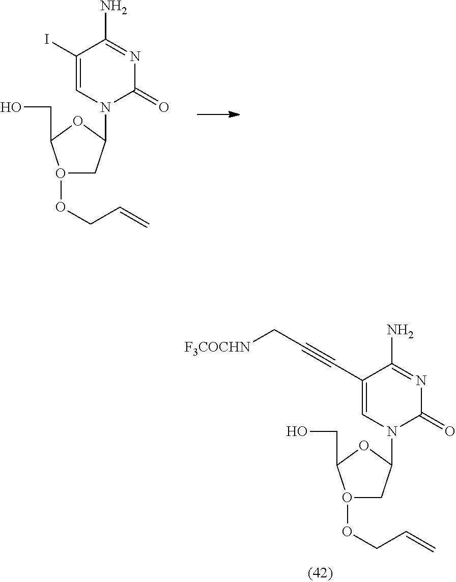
O1(OCC=C)CC(N2C(=O)N=C(N)C(I)=C2)OC1CO.O1(OCC=C)CC(N2C(=O)N=C(N)C(C#CC[F3COCHN])=C2)OC1CO
